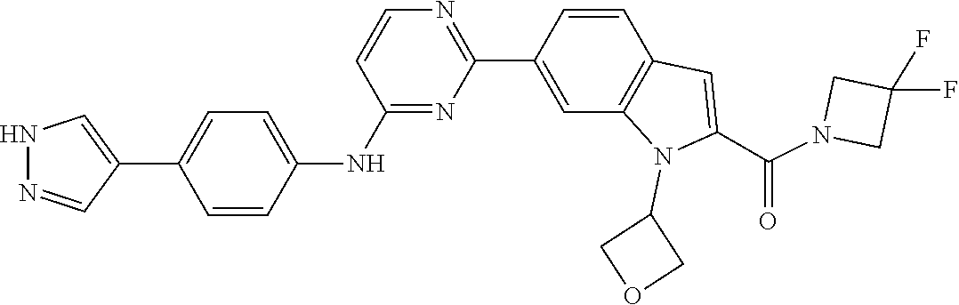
C1(F)(F)CN(C(C2=CC3=C(C=C(C4=NC=CC(NC5=CC=C(C6=CNN=C6)C=C5)=N4)C=C3)N2C2COC2)=O)C1
